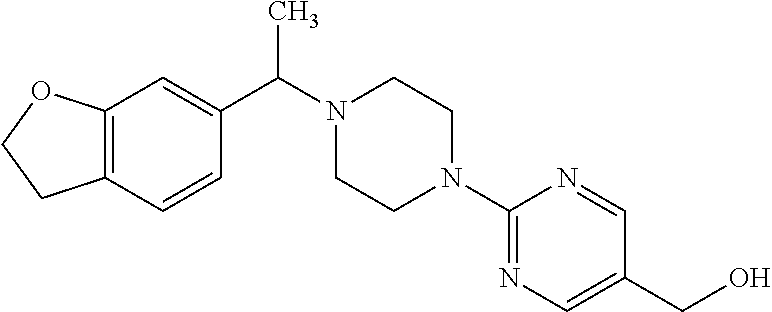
C12=C(C=CC(C(N3CCN(C4=NC=C(CO)C=N4)CC3)C)=C1)CCO2
